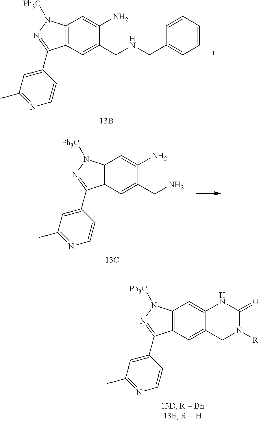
C12=C(C=C(CNCC3=CC=CC=C3)C(N)=C1)C(C1=CC(C)=NC=C1)=NN2[Ph3C].C12=C(C=C(CN)C(N)=C1)C(C1=CC(C)=NC=C1)=NN2[Ph3C].C12=C(C=C3C(=C1)NC(=O)N([R])C3)C(C1=CC(C)=NC=C1)=NN2[Ph3C]
